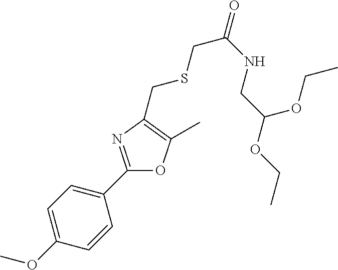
C1(OC)=CC=C(C2=NC(CSCC(=O)NCC(OCC)OCC)=C(C)O2)C=C1
